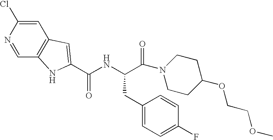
C(NC(C(=O)N1CCC(OCCOC)CC1)CC1=CC=C(F)C=C1)(=O)C1=CC2=C(C=NC(Cl)=C2)N1
